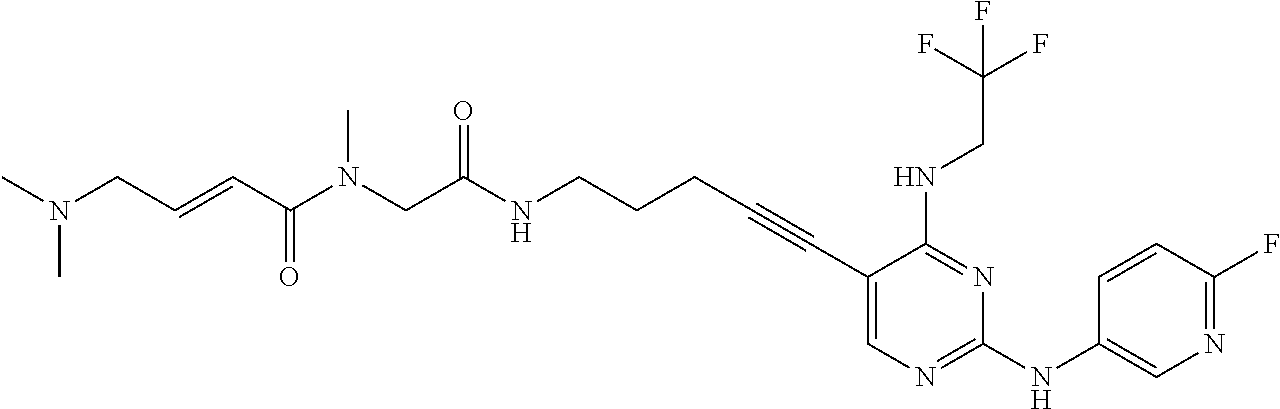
C1(C#CCCCNC(CN(C(C=CCN(C)C)=O)C)=O)=CN=C(NC2=CN=C(F)C=C2)N=C1NCC(F)(F)F
